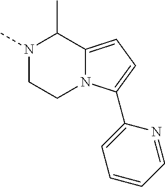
N1(C)CCN2C(=CC=C2C2=CC=CC=N2)C1C
